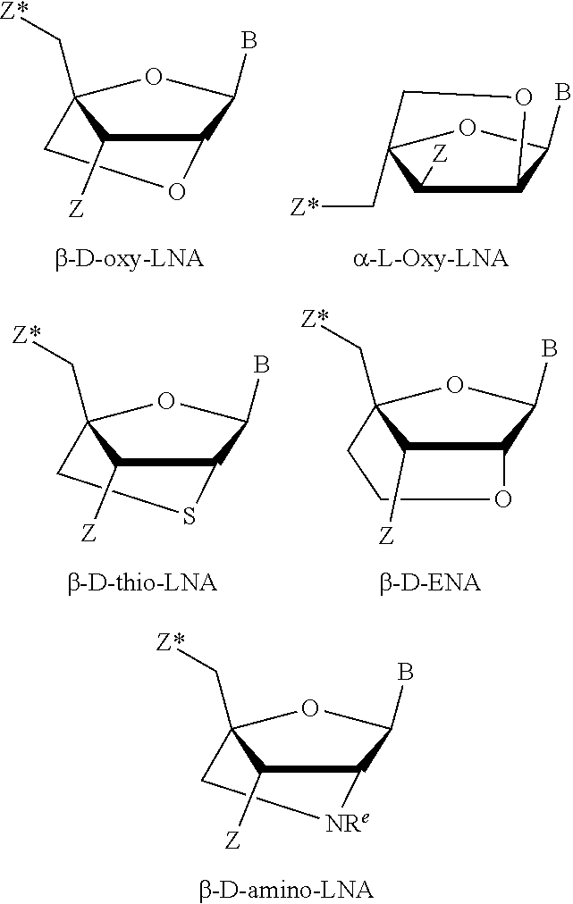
C12C([Z])C(C[Z*])(OC1B)C[NRe]2.C12C([Z])C(C[Z*])(OC1B)CO2.C12C([Z])C(C[Z*])(OC1B)CO2.C12C([Z])C(C[Z*])(OC1B)CS2.C12C(B)OC(C[Z*])(CCO1)C2[Z]
